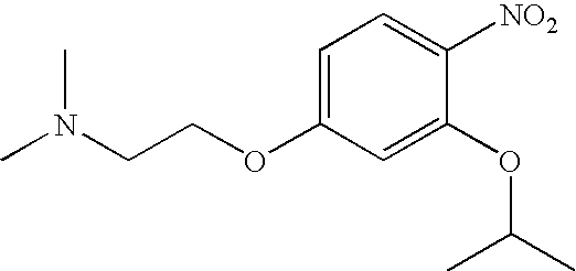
C1=C(OCCN(C)C)C=C(OC(C)C)C([NO2])=C1
